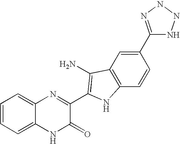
C1=CC=C2C(=C1)N=C(C1=C(N)C3=C(C=CC(C4=NNNN4)=C3)N1)C(=O)N2
